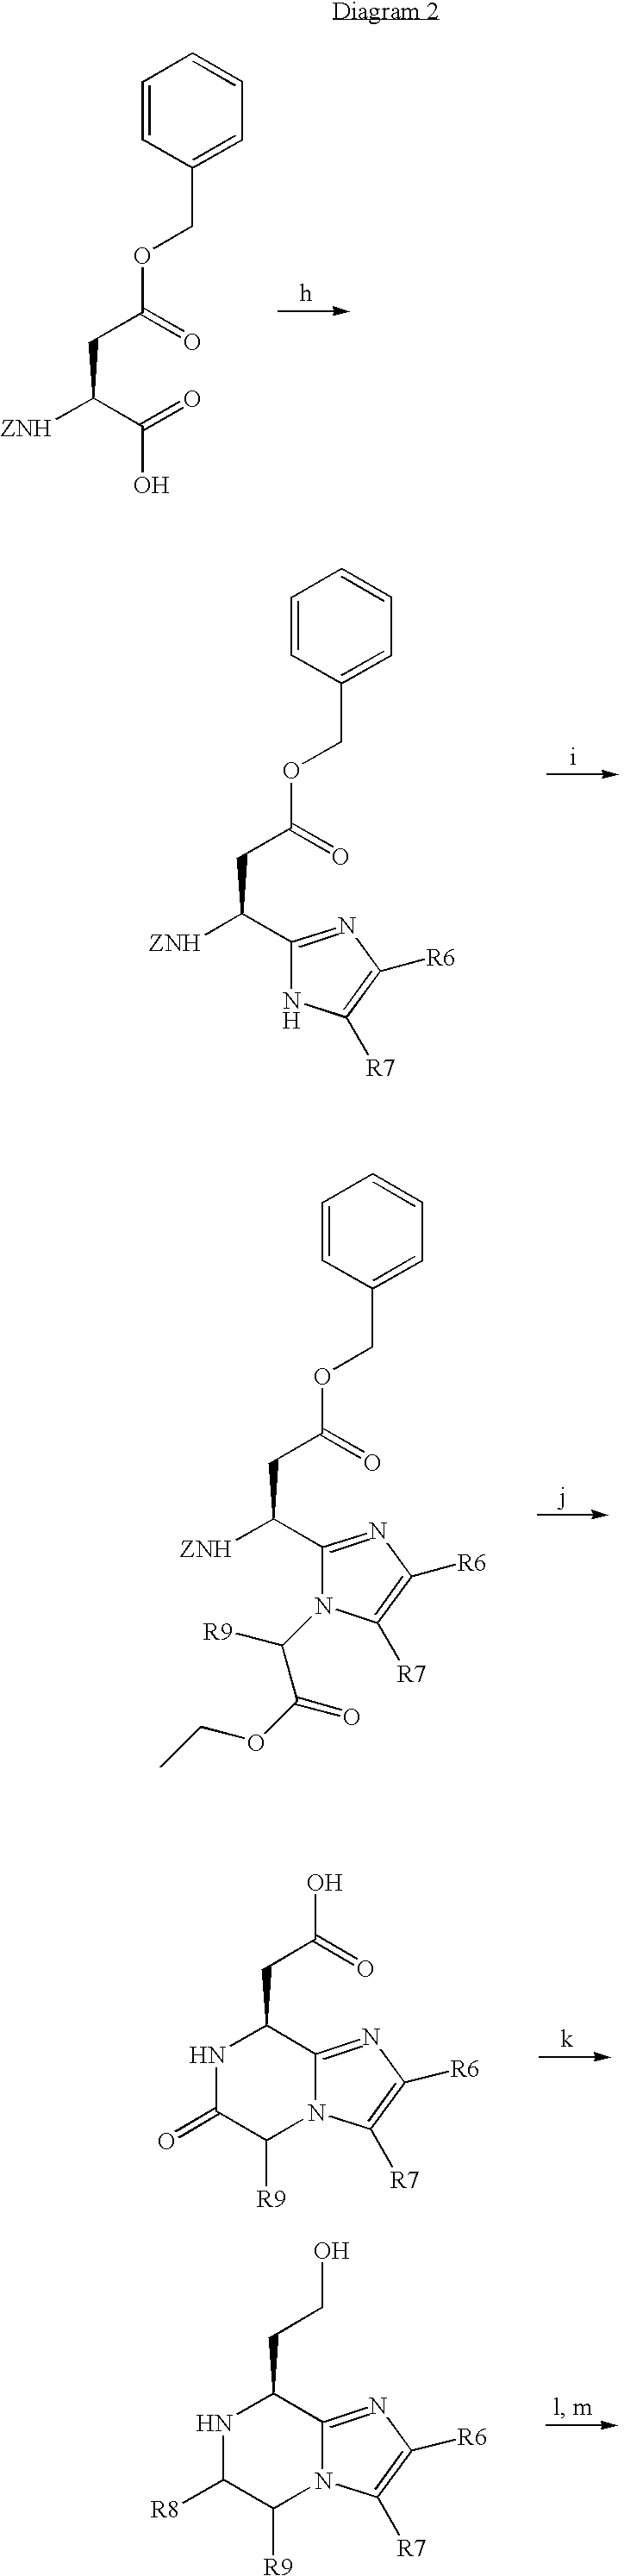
[ZNH]C(C(=O)O)CC(=O)OCC1=CC=CC=C1.[ZNH]C(C1=NC([R6])=C([R7])N1)CC(=O)OCC1=CC=CC=C1.[ZNH]C(C1=NC([R6])=C([R7])N1C([R9])C(=O)OCC)CC(=O)OCC1=CC=CC=C1.N1C(CC(=O)O)C2=NC([R6])=C([R7])N2C([R9])C1=O.N1C(CCO)C2=NC([R6])=C([R7])N2C([R9])C1[R8]
